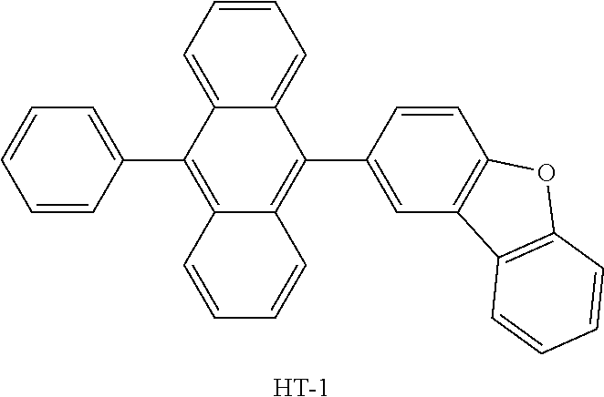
C1=CC(C2=C3C(=C(C4=CC5=C(C=C4)OC4=C5C=CC=C4)C4=CC=CC=C24)C=CC=C3)=CC=C1.[H]
